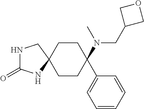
N1C(=O)NC2(C1)CCC(N(C)CC1COC1)(C1=CC=CC=C1)CC2
